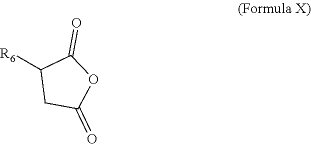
C1([R6])CC(=O)OC1=O
